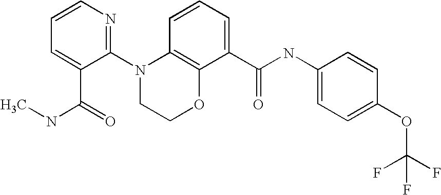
C1(N2CCOC3=C2C=CC=C3C(NC2=CC=C(OC(F)(F)F)C=C2)=O)=NC=CC=C1C(=O)NC
